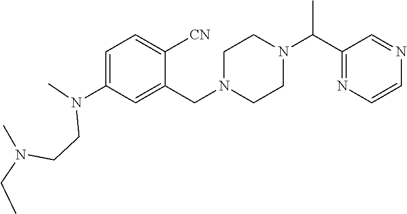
C1=C(N(C)CCN(C)CC)C=C(CN2CCN(C(C)C3=NC=CN=C3)CC2)C([CN])=C1
